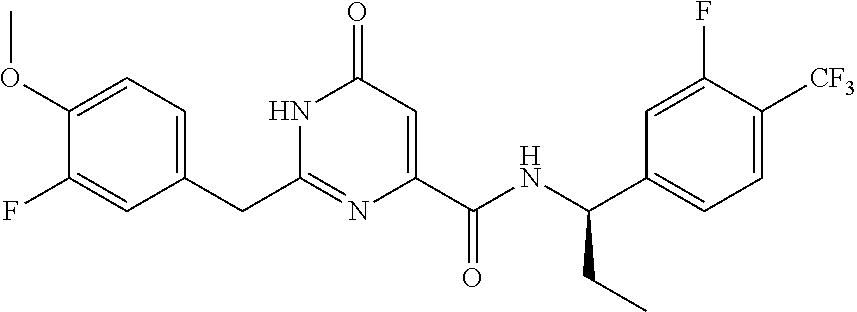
C1(OC)=CC=C(CC2=NC(C(NC(C3=CC=C([CF3])C(F)=C3)CC)=O)=CC(=O)N2)C=C1F
